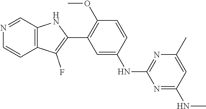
C12=C(C=NC=C1)NC(C1=C(OC)C=CC(NC3=NC(C)=CC(NC)=N3)=C1)=C2F
